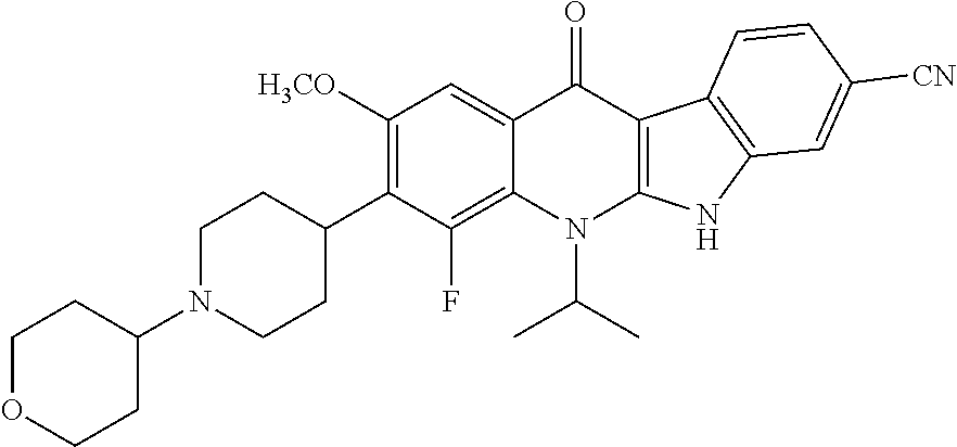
C1N(C2CCOCC2)CCC(C2=C([H3CO])C=C3C(=C2F)N(C(C)C)C2=C(C3=O)C3=C(N2)C=C([CN])C=C3)C1
